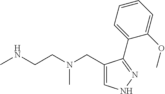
C1=C(CN(CCNC)C)C(C2=CC=CC=C2OC)=NN1
